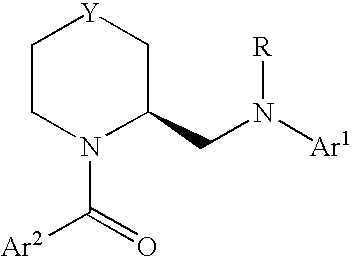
C1CN(C([Ar2])=O)C(CN([Ar1])[R])C[Y]1
